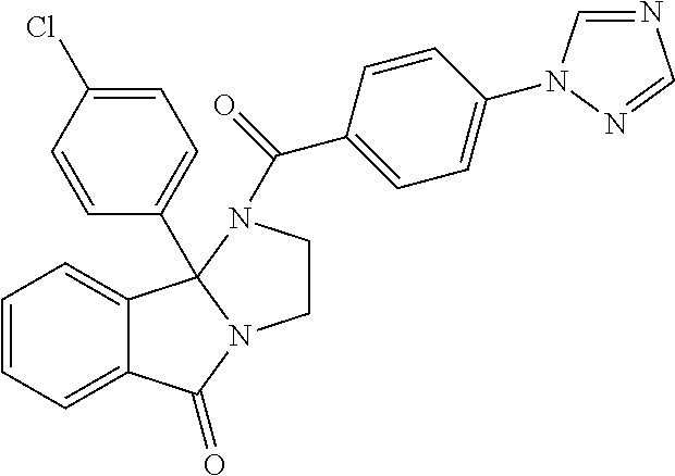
C12=CC=CC=C1C1(C3=CC=C(Cl)C=C3)N(C2=O)CCN1C(C1=CC=C(N2C=NC=N2)C=C1)=O
